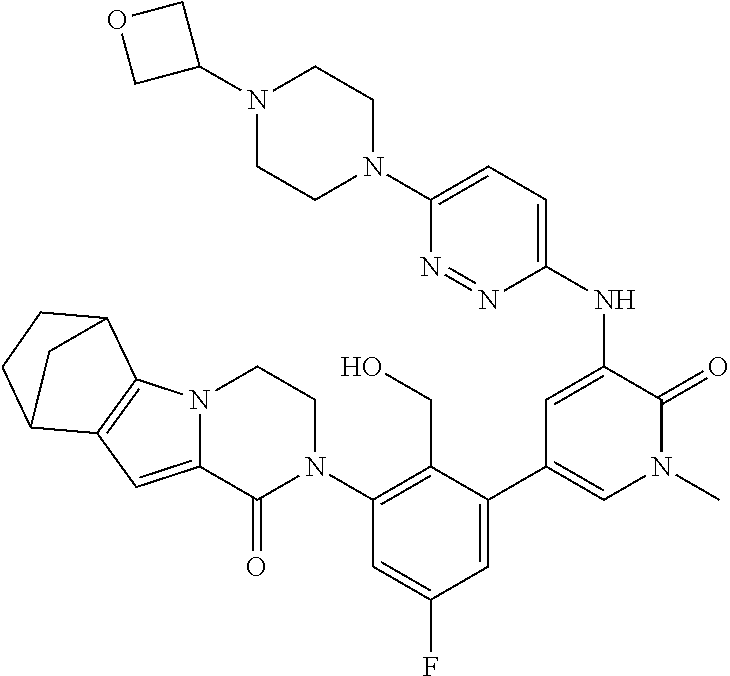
N1(C2COC2)CCN(C2=CC=C(NC3=CC(C4=CC(F)=CC(N5CCN6C(=CC7=C6C6CCC7C6)C5=O)=C4CO)=CN(C)C3=O)N=N2)CC1
